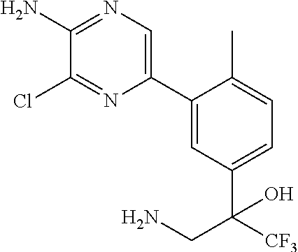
C1(C2=CN=C(N)C(Cl)=N2)=CC(C([CF3])(CN)O)=CC=C1C
